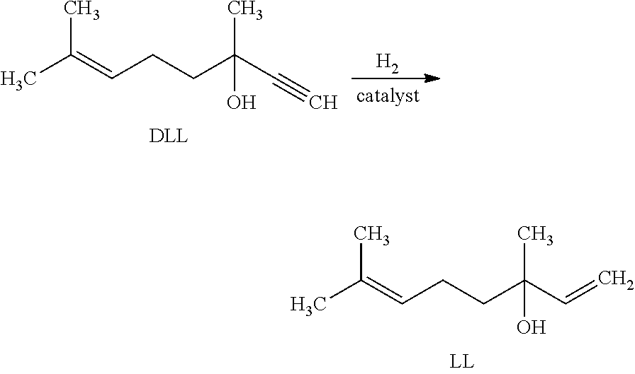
CC(C#C)(CCC=C(C)C)O.[H2].CC(C=C)(CCC=C(C)C)O
